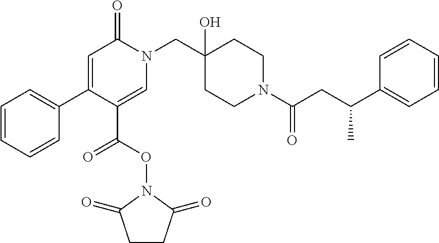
N1(CC2(O)CCN(C(=O)CC(C3=CC=CC=C3)C)CC2)C(=O)C=C(C2=CC=CC=C2)C(C(ON2C(=O)CCC2=O)=O)=C1
